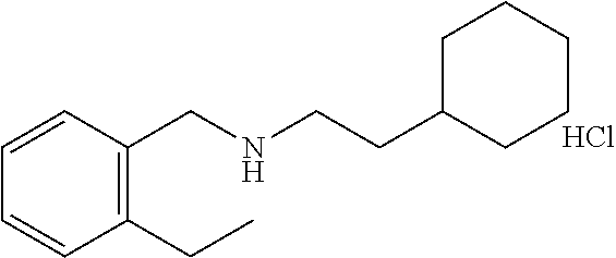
C1(CNCCC2CCCCC2)=C(CC)C=CC=C1.Cl
